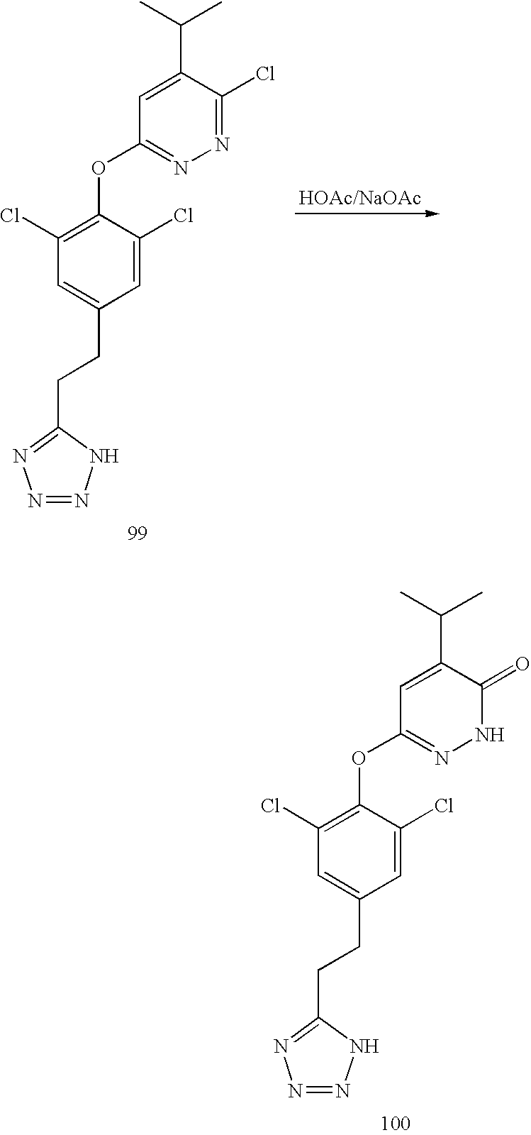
C1=C(C(C)C)C(=O)NN=C1OC1=C(Cl)C=C(CCC2=NN=NN2)C=C1Cl.C1=C(C(C)C)C(Cl)=NN=C1OC1=C(Cl)C=C(CCC2=NN=NN2)C=C1Cl
